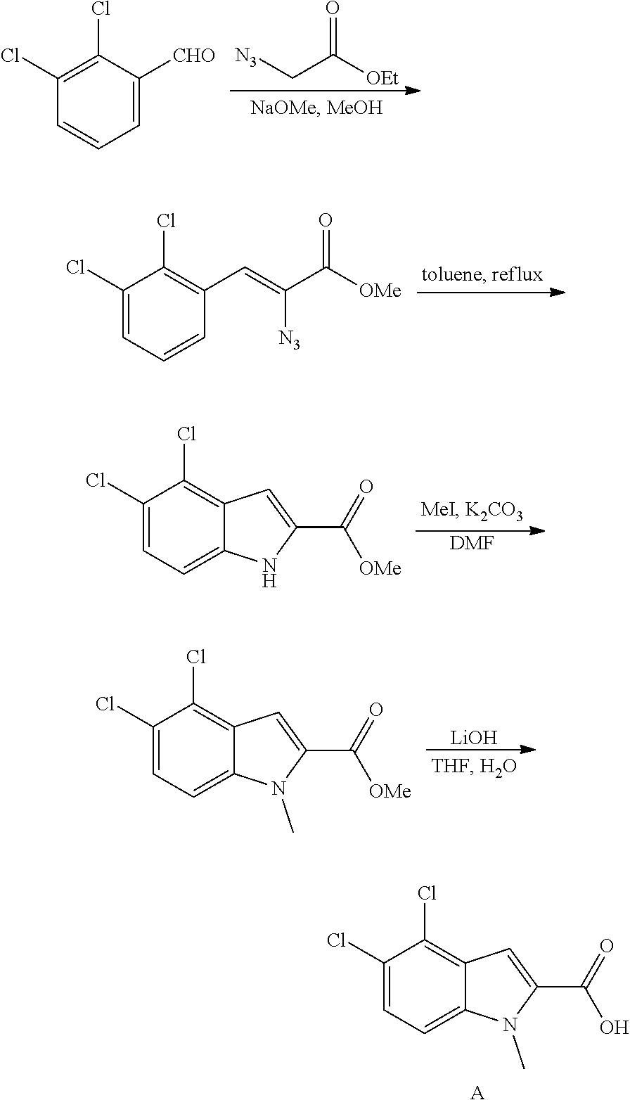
C1(Cl)=CC=C2C(=C1Cl)C=C(C(=O)O)N2C.[A].[N3]CC([OEt])=O.C1(Cl)=C(Cl)C([CHO])=CC=C1.C1(Cl)=CC=CC(C=C(C([OMe])=O)[N3])=C1Cl.[DMF].C1(Cl)=CC=C2C(=C1Cl)C=C(C(=O)[OMe])N2.[LiOH].C1(Cl)=CC=C2C(=C1Cl)C=C(C(=O)[OMe])N2C
